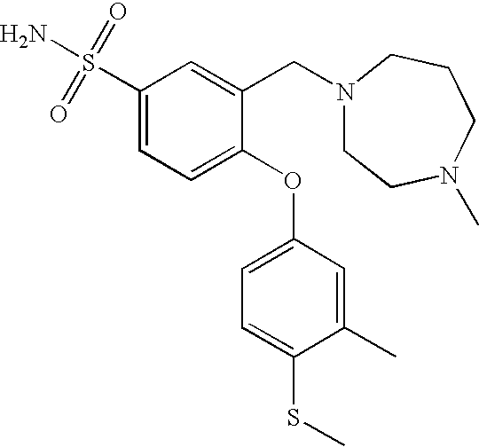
C1(S(N)(=O)=O)=CC=C(OC2=CC=C(SC)C(C)=C2)C(CN2CCN(C)CCC2)=C1
